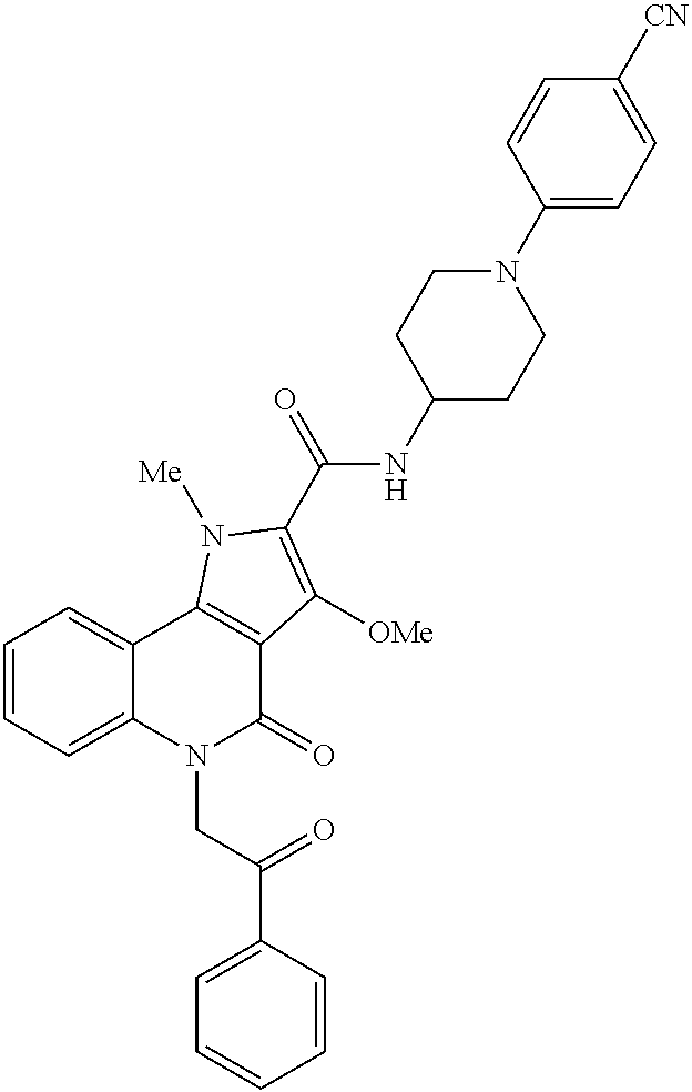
C1=CC=CC(C(=O)CN2C(=O)C3=C(C4=CC=CC=C24)N([Me])C(C(=O)NC2CCN(C4=CC=C([CN])C=C4)CC2)=C3[OMe])=C1
